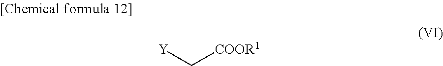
[Y]C[COOR1]
